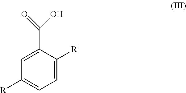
C1=C(C(=O)O)C([R'])=CC=C1[R]
